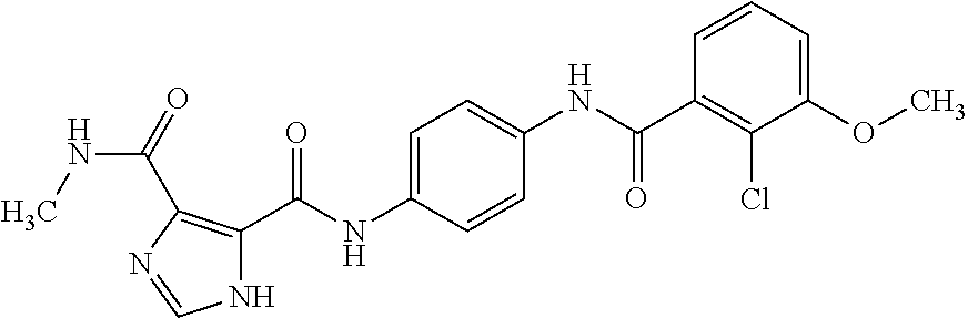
C1=CC(C(NC2=CC=C(NC(C3=C(C(NC)=O)N=CN3)=O)C=C2)=O)=C(Cl)C(OC)=C1
